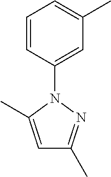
C1=CC(N2C(C)=CC(C)=N2)=CC(C)=C1
